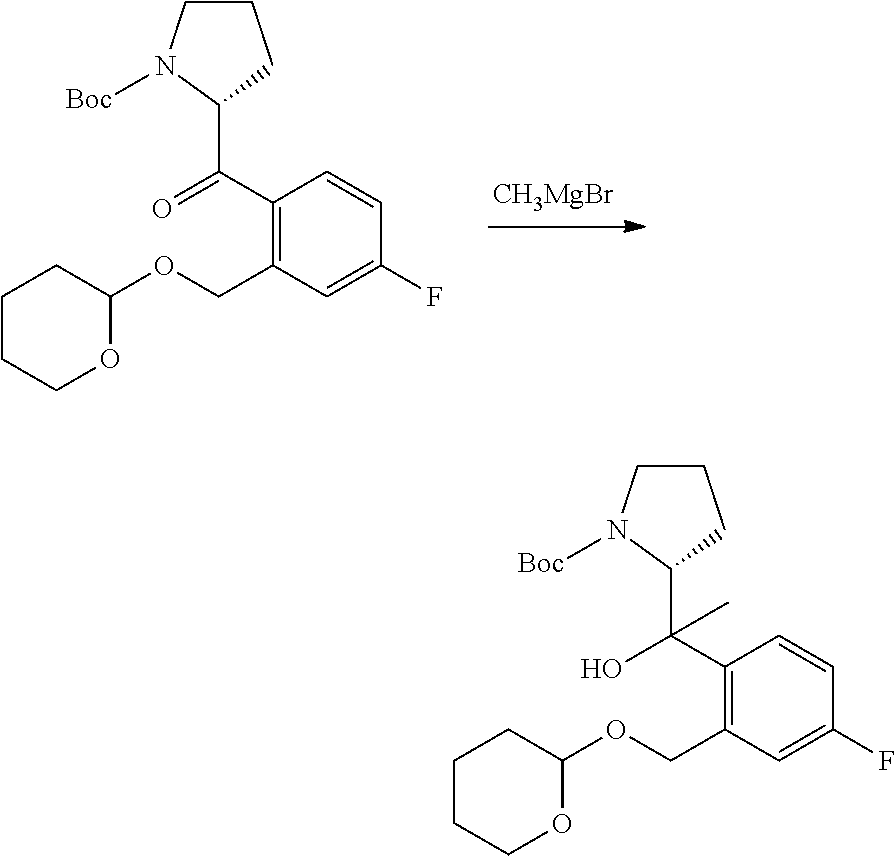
C1(C(C2CCCN2[Boc])=O)=C(COC2CCCCO2)C=C(F)C=C1.[CH3MgBr].C1(C(C2CCCN2[Boc])(O)C)=C(COC2CCCCO2)C=C(F)C=C1
